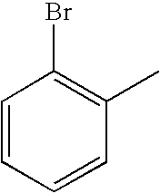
C1=CC=CC(C)=C1Br
